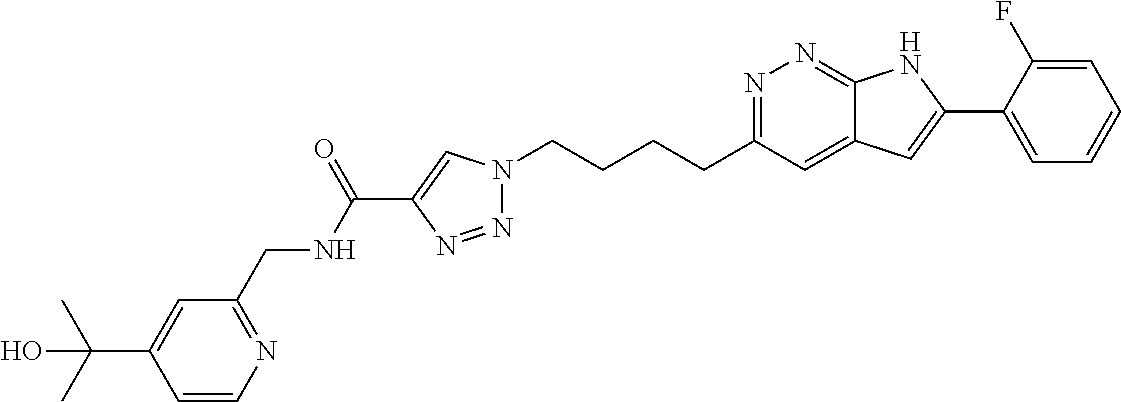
N1=C(CCCCN2N=NC(C(NCC3=NC=CC(C(C)(C)O)=C3)=O)=C2)C=C2C(=N1)NC(C1=CC=CC=C1F)=C2
